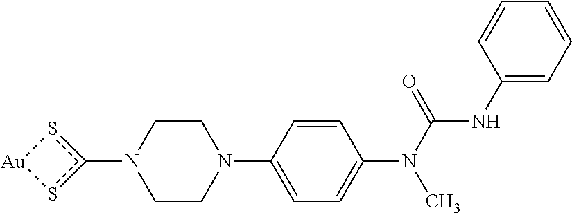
C1CN(C2=CC=C(N(C(NC3=CC=CC=C3)=O)C)C=C2)CCN1c1s[Au]s1
